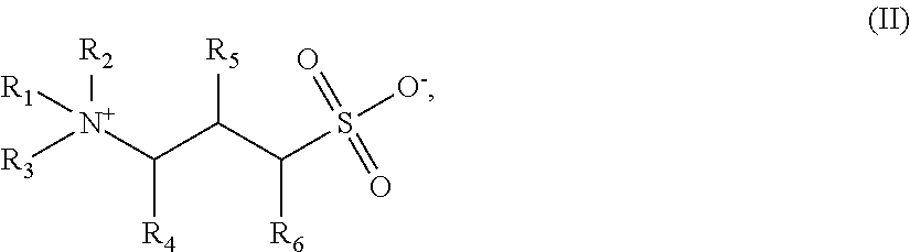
[R3][N+](C(C(C(S([O-])(=O)=O)[R6])[R5])[R4])([R2])[R1]
